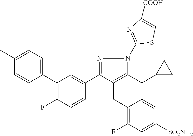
C1(C2=CC=C(C)C=C2)=C(F)C=CC(C2=NN(C3=NC([COOH])=CS3)C(CC3CC3)=C2CC2=C(F)C=C([SO2NH2])C=C2)=C1
